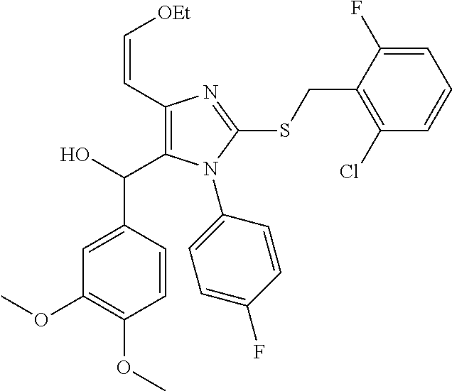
C1=CC(C(C2=C(C=C[OEt])N=C(SCC3=C(Cl)C=CC=C3F)N2C2=CC=C(F)C=C2)O)=CC(OC)=C1OC
